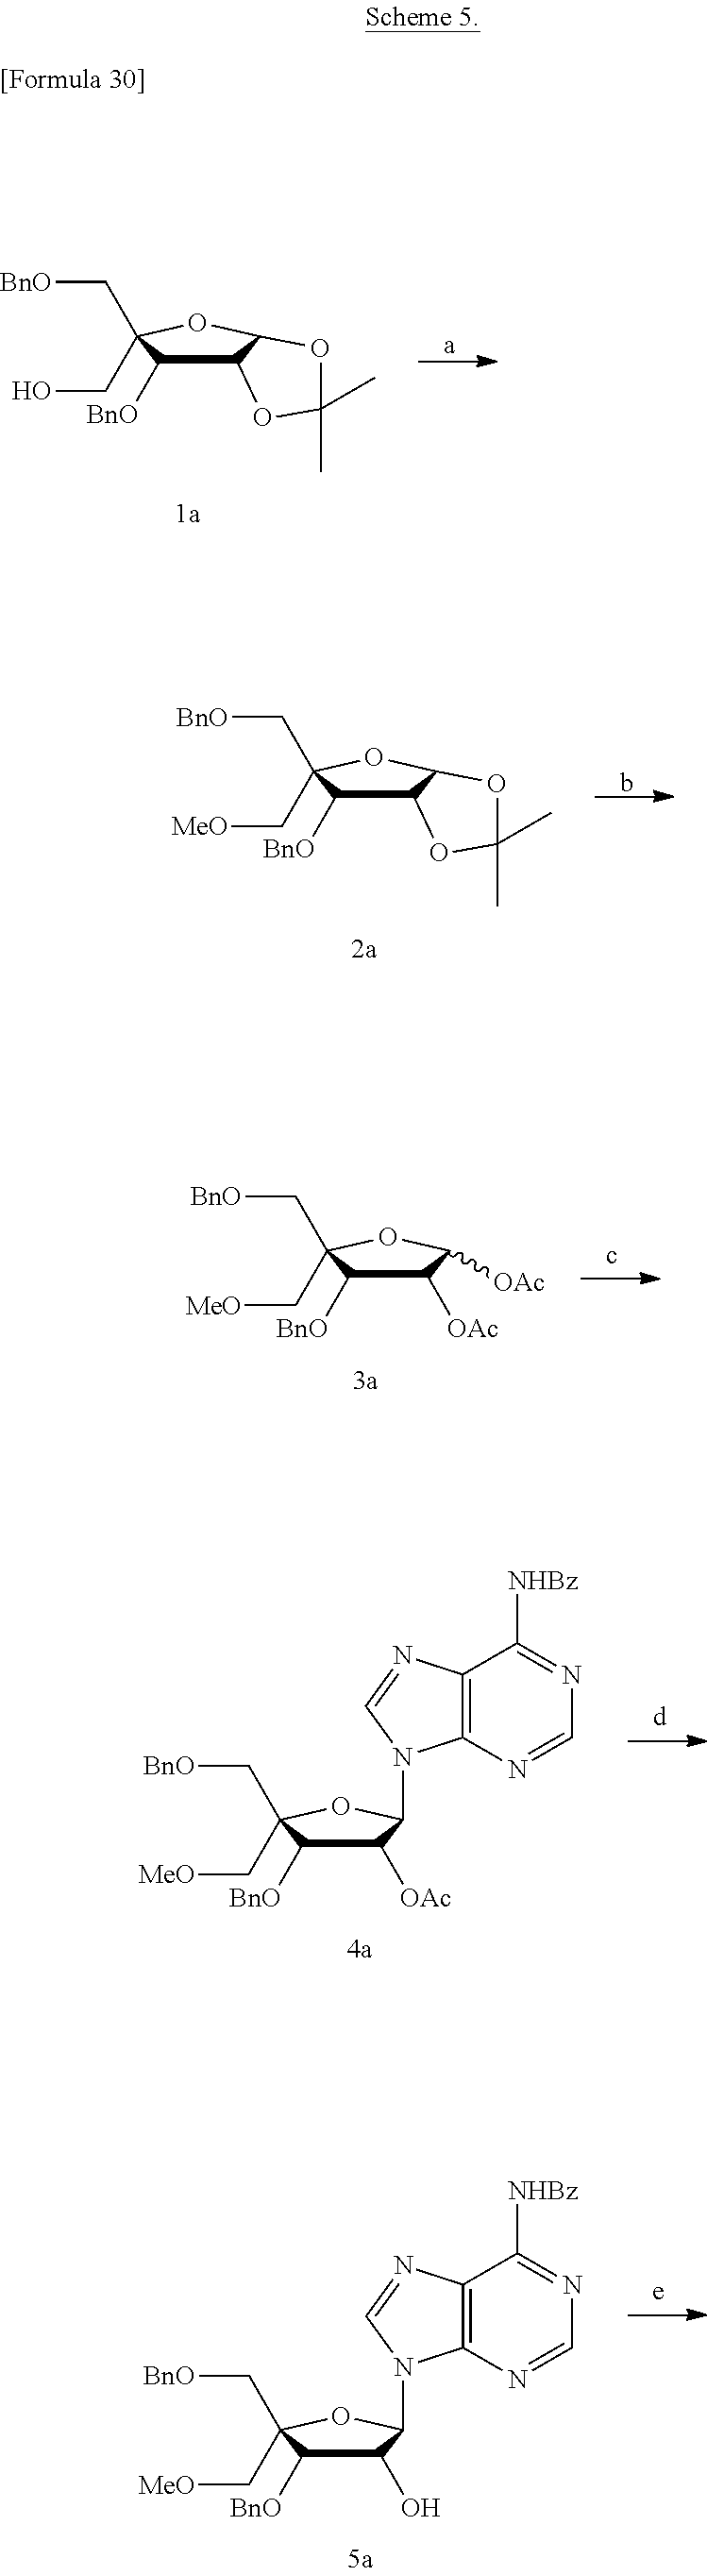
C([BnO])C1(CO)C([BnO])C2C(O1)OC(C)(C)O2.[a].C([BnO])C1(C[MeO])C([BnO])C2C(O1)OC(C)(C)O2.b.C([BnO])C1(C[MeO])C([BnO])C([OAc])C([OAc])O1.C([BnO])C1(C[MeO])C([BnO])C([OAc])C(N2C3=C(N=C2)C([NHBz])=NC=N3)O1.C([BnO])C1(C[MeO])C([BnO])C(O)C(N2C3=C(N=C2)C([NHBz])=NC=N3)O1
